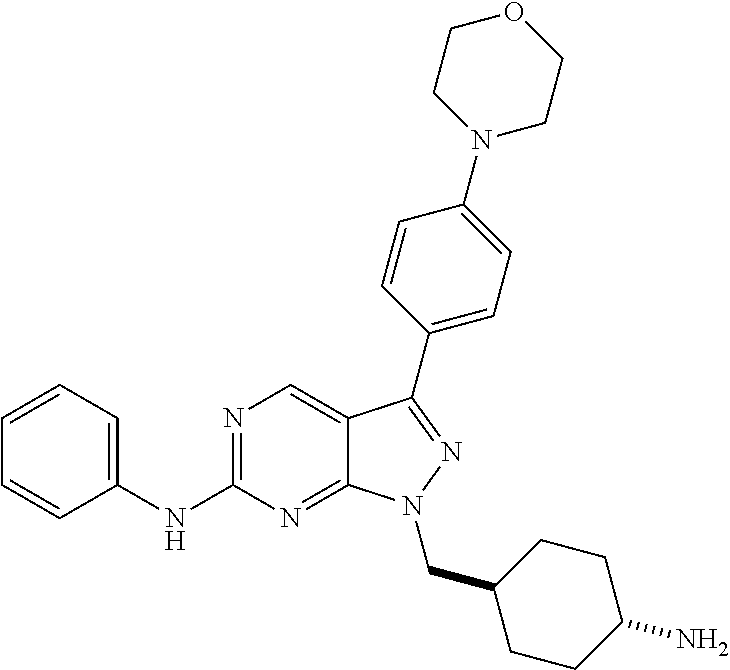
N1=C(NC2=CC=CC=C2)N=C2C(=C1)C(C1=CC=C(N3CCOCC3)C=C1)=NN2CC1CCC(N)CC1
